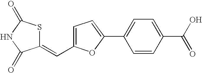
C1(=CC2=CC=C(C3=CC=C(C(O)=O)C=C3)O2)SC(=O)NC1=O
